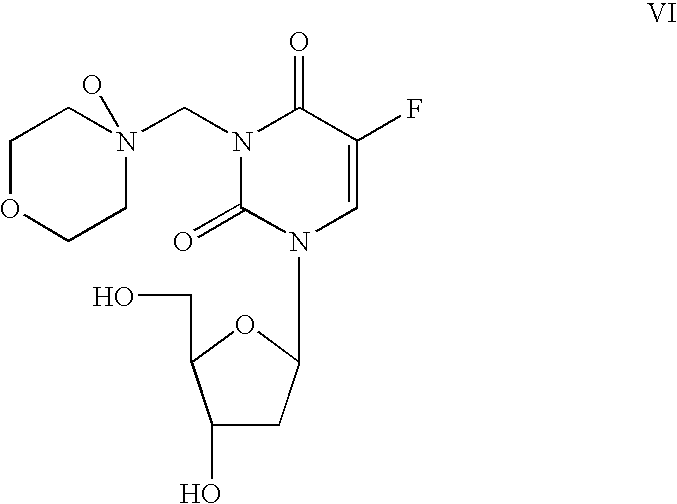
N1(CN2C(=O)N(C3CC(O)C(CO)O3)C=C(F)C2=O)(O)CCOCC1
